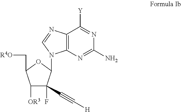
C12=C(N=C(N)N=C1[Y])N(C1C(F)(C#C[H])C([OR3])C(C[R4O])O1)C=N2
